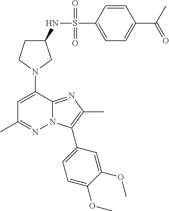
C1C(NS(C2=CC=C(C(C)=O)C=C2)(=O)=O)CN(C2=CC(C)=NN3C2=NC(C)=C3C2=CC=C(OC)C(OC)=C2)C1
